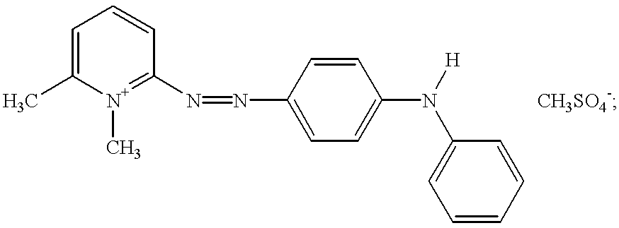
[N+]1(C)=C(N=NC2=CC=C(N([H])C3=CC=CC=C3)C=C2)C=CC=C1C.[CH3SO4-]
